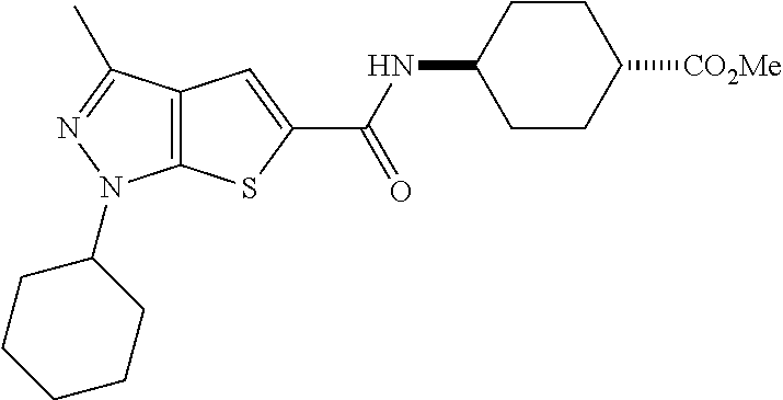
C12=C(C(C)=NN1C1CCCCC1)C=C(C(NC1CCC([CO2Me])CC1)=O)S2
